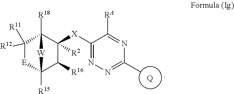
C1([R12])([R11])[E]C2([R15])C([R16])C([X]C3=NN=C(C)N=C3[RA])([R2])C1([R18])[W]2.[Q]
